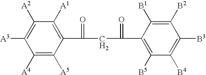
C1([A4])=C([A5])C(C(=O)CC(=O)C2=C([B5])C([B4])=C([B3])C([B2])=C2[B1])=C([A1])C([A2])=C1[A3]
